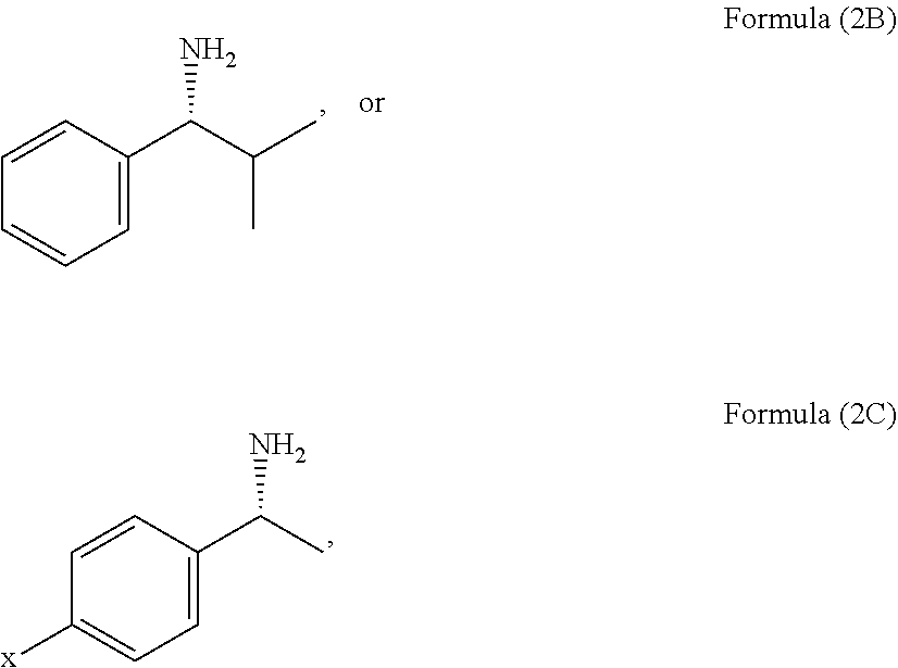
C1=CC=C(C(C(C)C)N)C=C1.C1([x])=CC=C(C(C)N)C=C1
